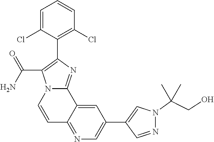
C1=C(Cl)C(C2=C(C(N)=O)N3C(=N2)C2=CC(C4=CN(C(CO)(C)C)N=C4)=CN=C2C=C3)=C(Cl)C=C1
